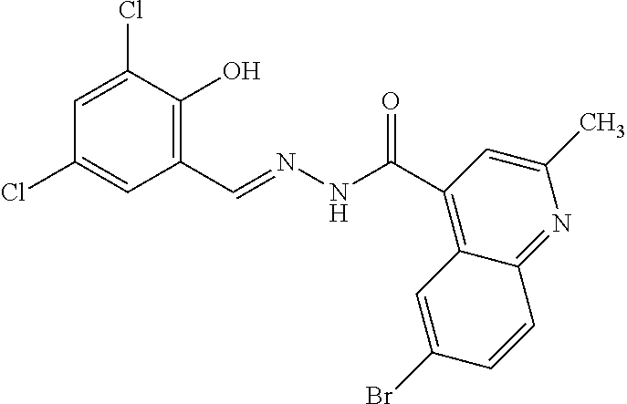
C1=C(Cl)C(O)=C(C=NNC(C2=C3C(=NC(C)=C2)C=CC(Br)=C3)=O)C=C1Cl
